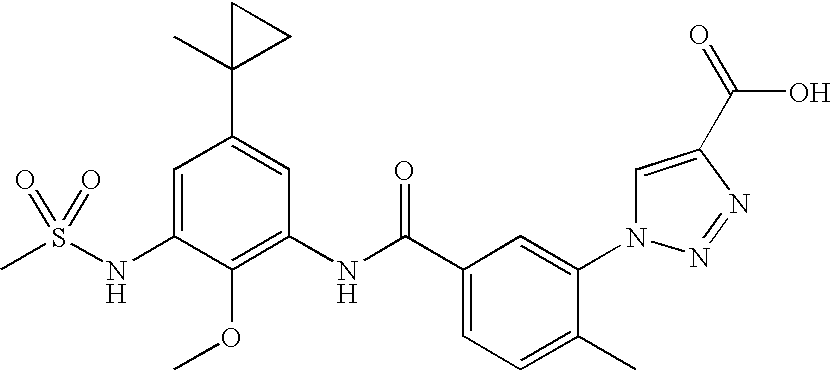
CS(NC1=CC(C2(C)CC2)=CC(NC(C2=CC=C(C)C(N3C=C(C(=O)O)N=N3)=C2)=O)=C1OC)(=O)=O
